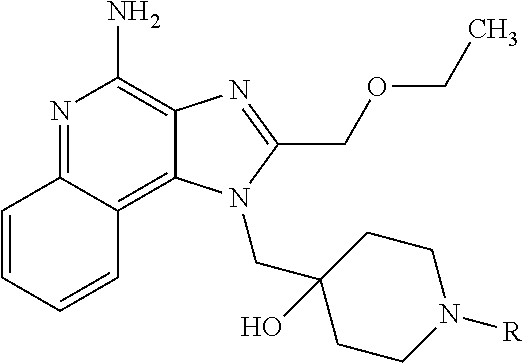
N1=C2C(=C3C(=C1N)N=C(COCC)N3CC1(O)CCN([R])CC1)C=CC=C2
